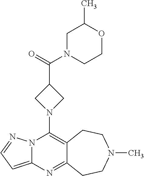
N12C(=CC=N1)N=C1C(=C2N2CC(C(=O)N3CCOC(C)C3)C2)CCN(C)CC1
